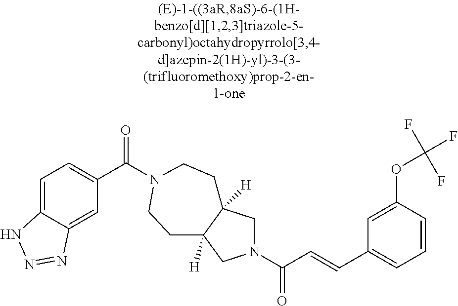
C1=C2C(=CC(C(=O)N3CCC4([H])CN(C(C=CC5=CC=CC(OC(F)(F)F)=C5)=O)CC4([H])CC3)=C1)N=NN2
